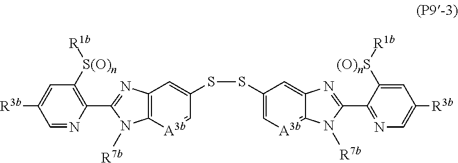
C1=NC(C2=NC3=C(N2[R7b])[A3b]=CC(SSC2=C[A3b]=C4N([R7b])C(C5=NC=C([R3b])C=C5[(O)nS][R1b])=NC4=C2)=C3)=C([S(O)n][R1b])C=C1[R3b]
